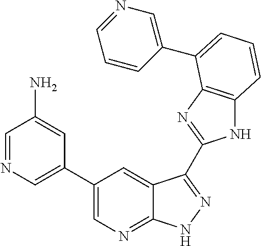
C1(C2=CN=CC(N)=C2)=CN=C2C(=C1)C(C1=NC3=C(N1)C=CC=C3C1=CN=CC=C1)=NN2
